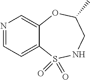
N1=CC=C2C(=C1)OC(C)CNS2(=O)=O
